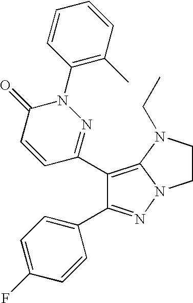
C1(C2=NN(C3=C(C)C=CC=C3)C(=O)C=C2)=C2N(N=C1C1=CC=C(F)C=C1)CCN2CC
